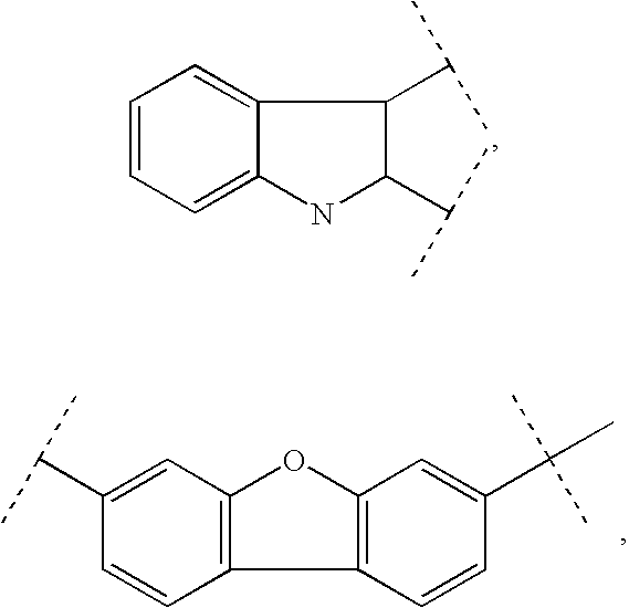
C1=CC=C2C(=C1)C(C(C)C)C(C(C)C)N2.C1(C(C)C)=CC2=C(C=C1)C1=C(O2)C=C(C(C)(C)C)C=C1
